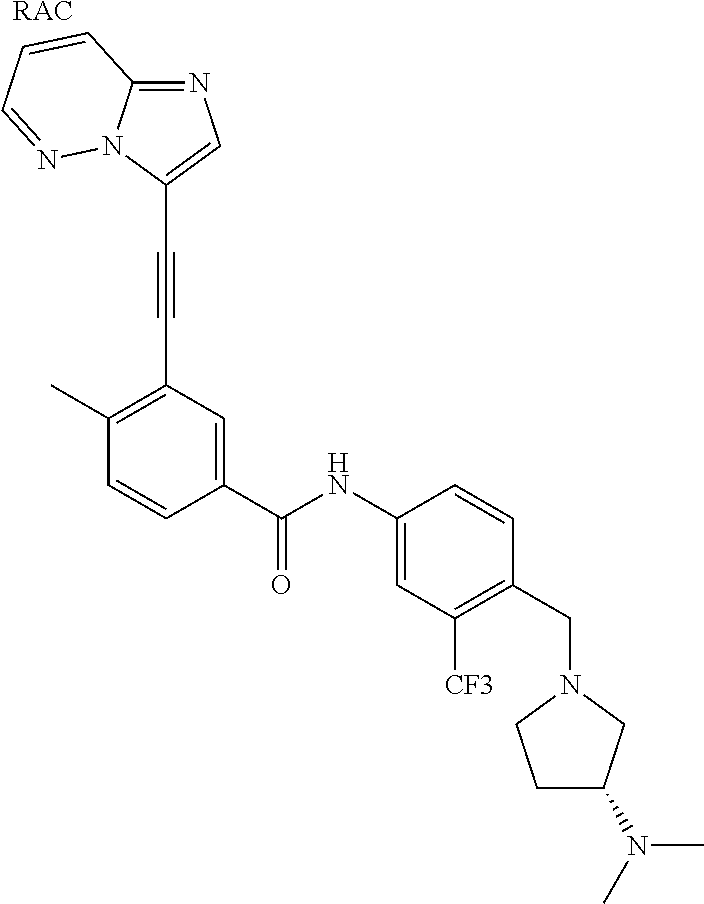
C1=CC(C(NC2=CC([CF3])=C(CN3CCC(N(C)C)C3)C=C2)=O)=CC(C#CC2=CN=C3N2N=CC=C3)=C1C.[RAC]
